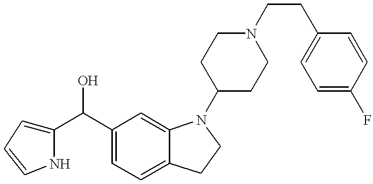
C1(C(O)C2=CC=C3C(=C2)N(C2CCN(CCC4=CC=C(F)C=C4)CC2)CC3)=CC=CN1
